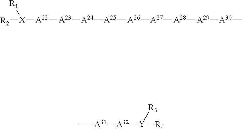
[R2][X]([A22][A23][A24][A25][A26][A27][A28][A29][A30]C)[R1].[A31]([A32][Y]([R4])[R3])C
